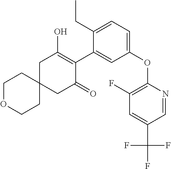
C1C2(CC(=O)C(C3=CC(OC4=C(F)C=C(C(F)(F)F)C=N4)=CC=C3CC)=C1O)CCOCC2
